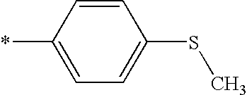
*C1=CC=C(SC)C=C1
